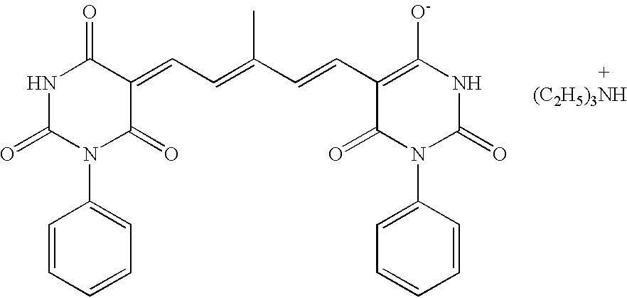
N1C(=O)N(C2=CC=CC=C2)C(=O)C(=CC=C(C=CC2=C([O-])NC(=O)N(C3=CC=CC=C3)C2=O)C)C1=O.[(C2H5)3NH]
